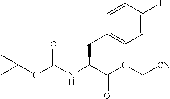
C(NC(C(OC[CN])=O)CC1=CC=C(I)C=C1)(OC(C)(C)C)=O
